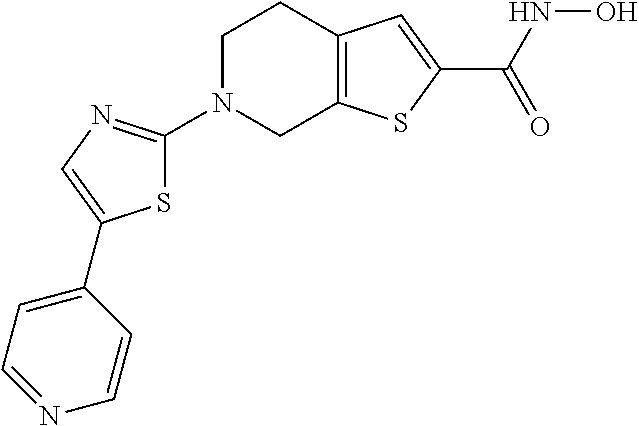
C1N(C2=NC=C(C3=CC=NC=C3)S2)CC2=C(C1)C=C(C(NO)=O)S2
